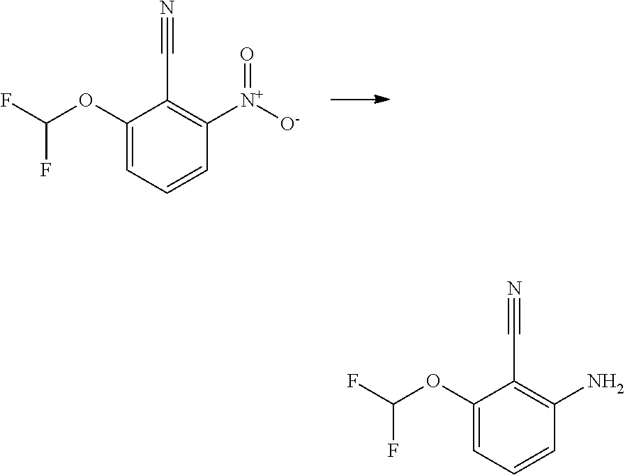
C1(OC(F)F)=CC=CC([N+]([O-])=O)=C1C#N.C1(OC(F)F)=CC=CC(N)=C1C#N
